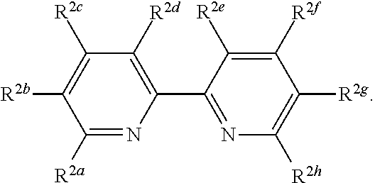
C1([R2a])=NC(C2=NC([R2h])=C([R2g])C([R2f])=C2[R2e])=C([R2d])C([R2c])=C1[R2b]
